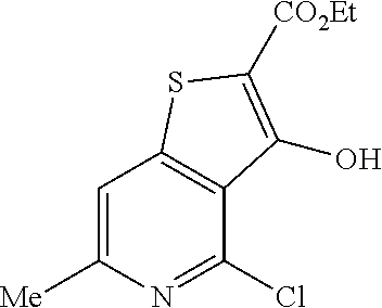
N1=C(Cl)C2=C(C=C1[Me])SC([CO2Et])=C2O
